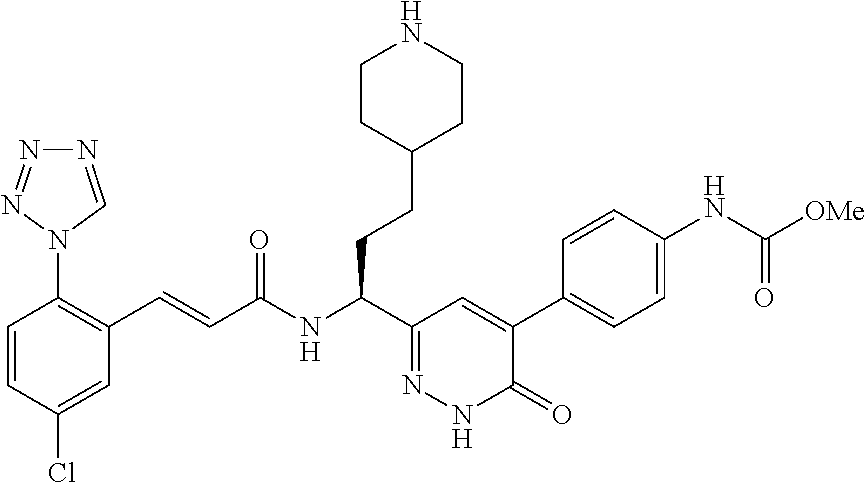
C1=CC(Cl)=CC(C=CC(NC(C2=NNC(=O)C(C3=CC=C(NC(=O)[OMe])C=C3)=C2)CCC2CCNCC2)=O)=C1N1N=NN=C1
